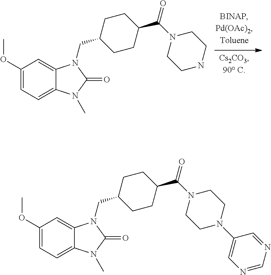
C1(OC)=CC=C2C(=C1)N(CC1CCC(C(N3CCNCC3)=O)CC1)C(=O)N2C.C1(OC)=CC=C2C(=C1)N(CC1CCC(C(N3CCN(C4=CN=CN=C4)CC3)=O)CC1)C(=O)N2C
